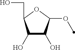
C1(O)C(O)C(OC)OC1CO
